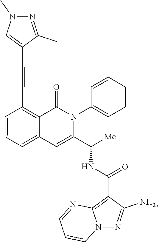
C1=CC=C2C(=C1C#CC1=CN(C)N=C1C)C(=O)N(C1=CC=CC=C1)C(C([Me])NC(=O)C1=C3N(N=C1N)C=CC=N3)=C2
